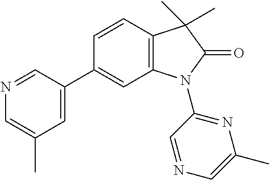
C12=C(C=CC(C3=CC(C)=CN=C3)=C1)C(C)(C)C(=O)N2C1=NC(C)=CN=C1
